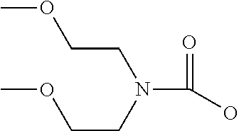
C(COC)N(CCOC)C(=O)O
